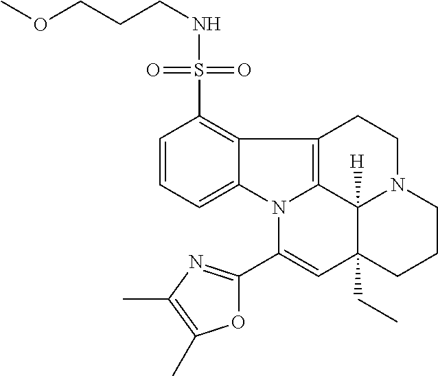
C1=CC=C2C(=C1S(NCCCOC)(=O)=O)C1=C3N2C(C2=NC(C)=C(C)O2)=CC2(CC)C3([H])N(CC1)CCC2
